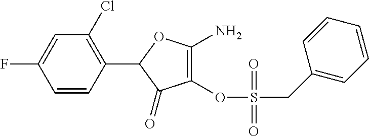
C1=CC(C2C(=O)C(OS(CC3=CC=CC=C3)(=O)=O)=C(N)O2)=C(Cl)C=C1F
